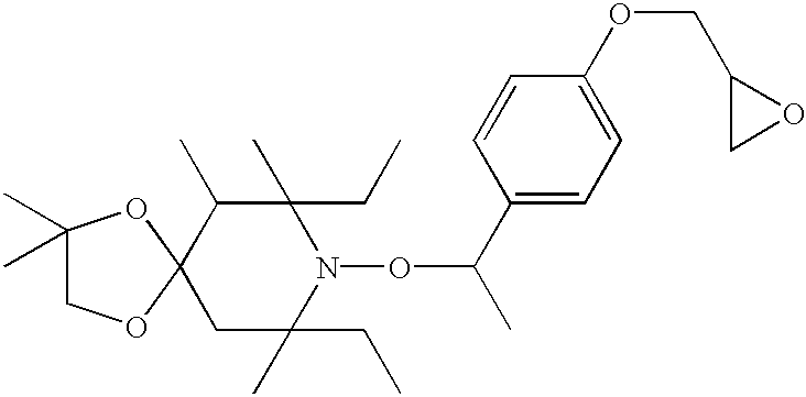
C1(C)(C)COC2(O1)CC(C)(CC)N(OC(C)C1=CC=C(OCC3CO3)C=C1)C(C)(CC)C2C
